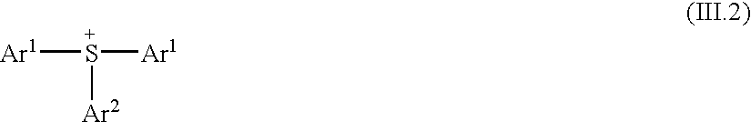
[S+]([Ar1])([Ar1])[Ar2]
